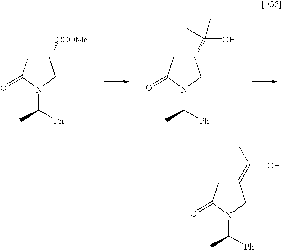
C1([COOMe])CC(=O)N(C([Ph])C)C1.C1(C(O)(C)C)CC(=O)N(C([Ph])C)C1.C1(=C(O)C)CC(=O)N(C([Ph])C)C1
